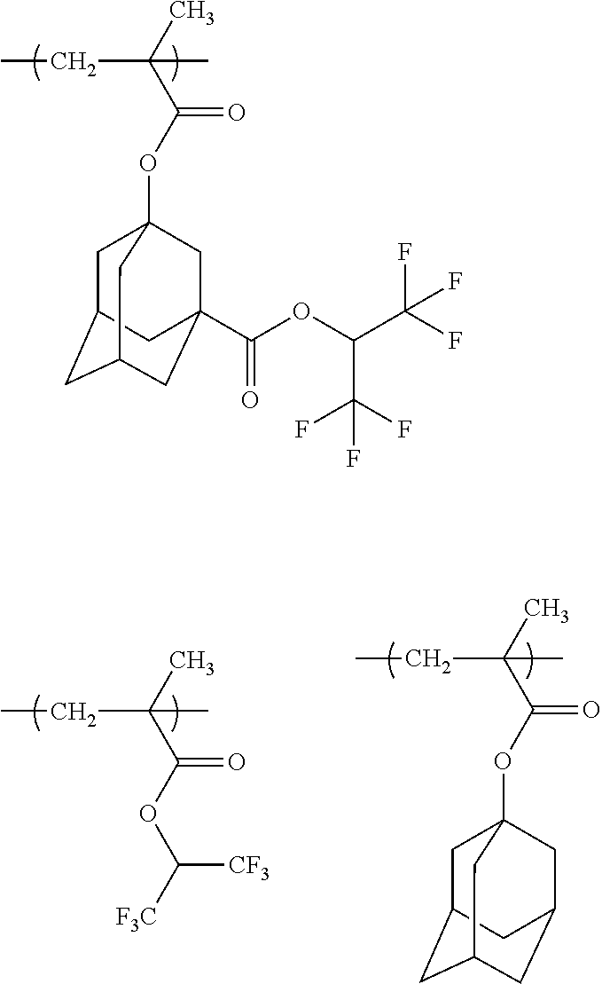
C1C2CC3CC(C(OC(C(F)(F)F)C(F)(F)F)=O)(CC1(OC(C(C)(CC)C)=O)C3)C2.C(OC(C(C)(CC)C)=O)([F3C])[CF3].O(C(C(C)(CC)C)=O)C12CC3CC(CC(C1)C3)C2
